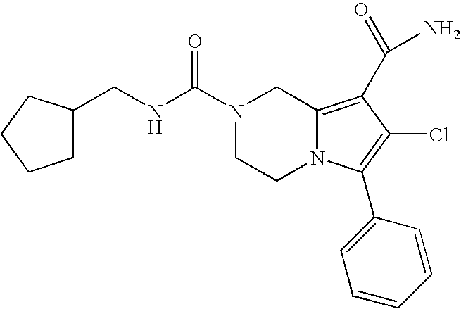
N1(C(NCC2CCCC2)=O)CCN2C(=C(C(N)=O)C(Cl)=C2C2=CC=CC=C2)C1
